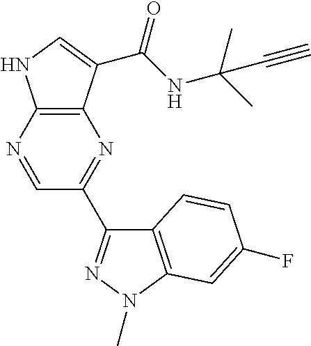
C12=C(N=CC(C3=NN(C)C4=C3C=CC(F)=C4)=N1)NC=C2C(NC(C)(C)C#C)=O
